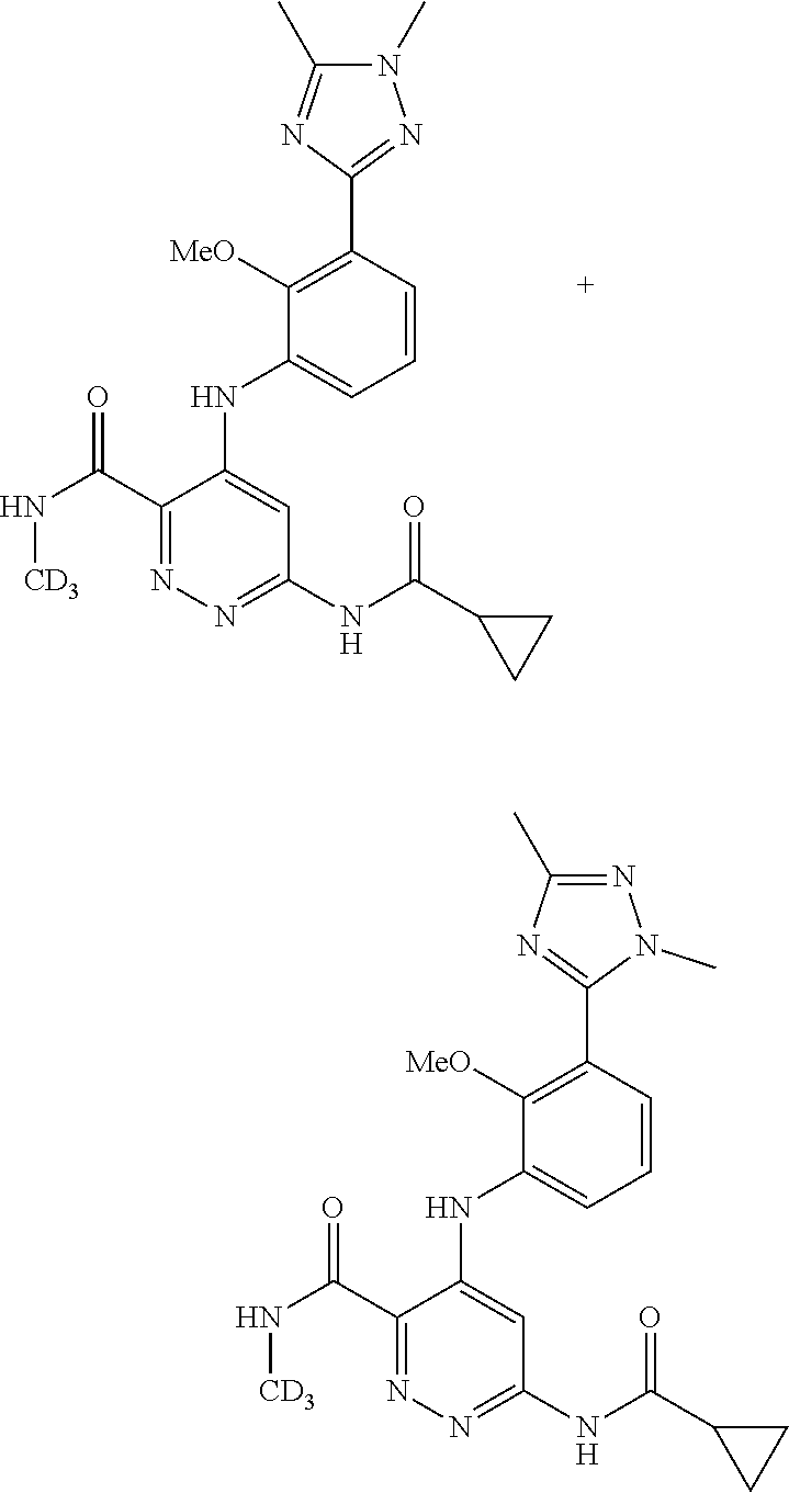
N(C(C1=NN=C(NC(C2CC2)=O)C=C1NC1=CC=CC(C2=NN(C)C(C)=N2)=C1[MeO])=O)[CD3].N(C(C1=NN=C(NC(C2CC2)=O)C=C1NC1=CC=CC(C2=NC(C)=NN2C)=C1[MeO])=O)[CD3]
